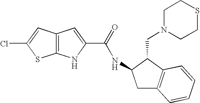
C12=C(NC(C(=O)NC3CC4=C(C3CN3CCSCC3)C=CC=C4)=C1)SC(Cl)=C2
